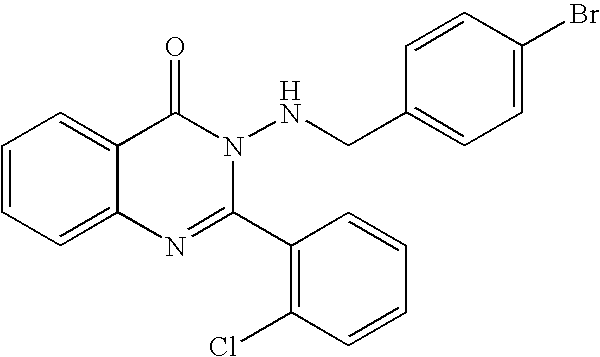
C1=CC=C2C(=C1)C(=O)N(NCC1=CC=C(Br)C=C1)C(C1=C(Cl)C=CC=C1)=N2
